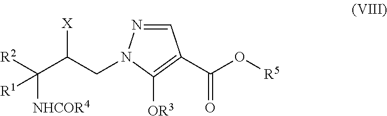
C1=NN(CC(C([R2])([NHCOR4])[R1])[X])C([OR3])=C1C(O[R5])=O
